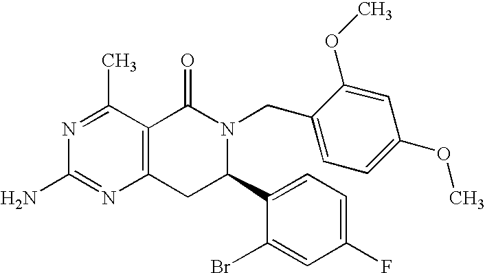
C12=C(C(C)=NC(N)=N1)C(=O)N(CC1=CC=C(OC)C=C1OC)C(C1=CC=C(F)C=C1Br)C2
